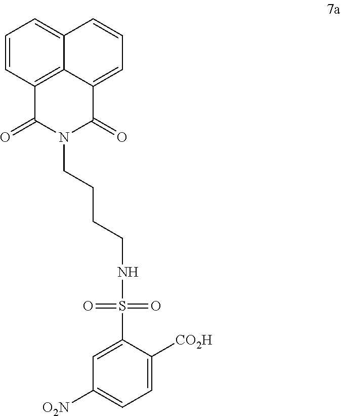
C1=CC2=C3C(=C1)C=CC=C3C(=O)N(CCCCNS(=O)(=O)C1=CC([O2N])=CC=C1[CO2H])C2=O
